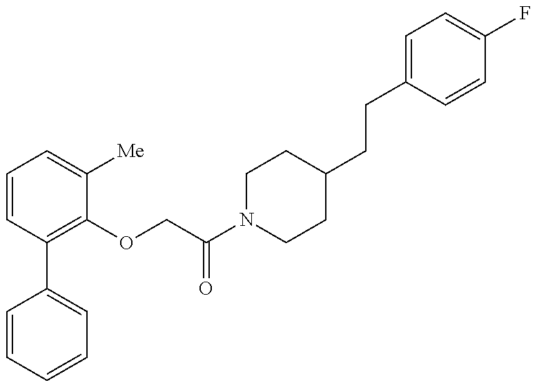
C1=CC=CC=C1C1=C(OCC(N2CCC(CCC3=CC=C(F)C=C3)CC2)=O)C([Me])=CC=C1
